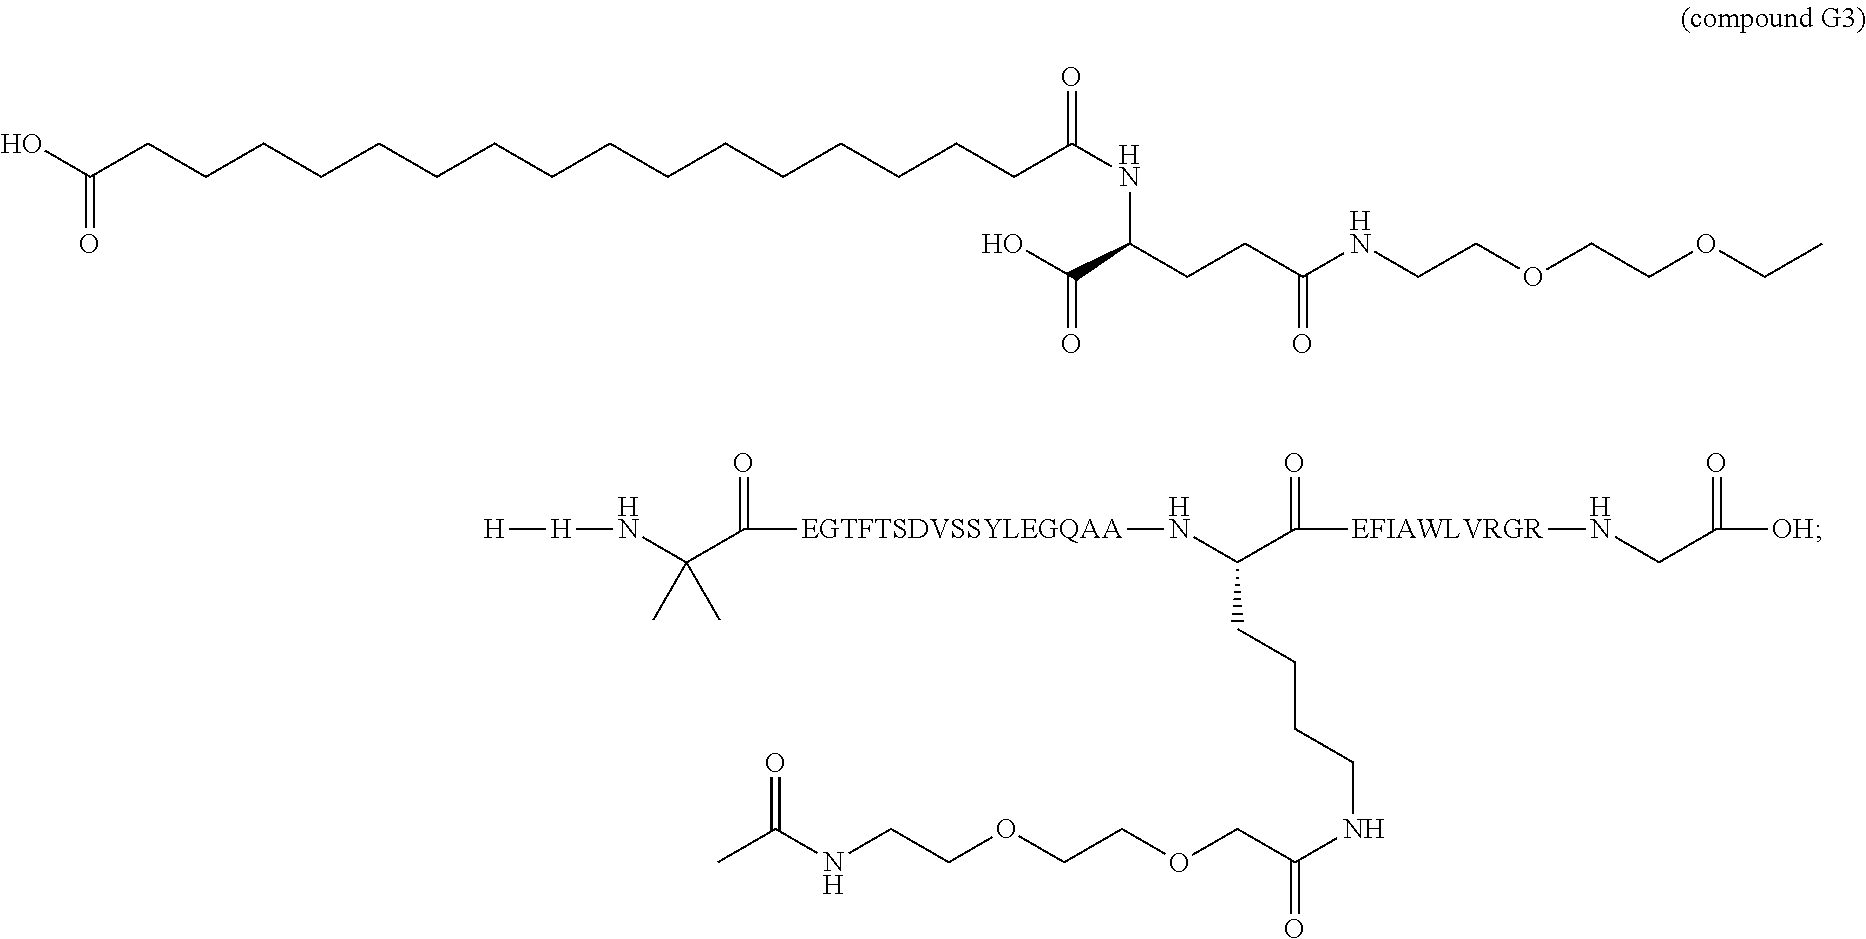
OC(CCCCCCCCCCCCCCCCC(NC(CCC(NCCOCCOCC)=O)C(O)=O)=O)=O.CC(NCCOCCOCC(NCCCCC(C([EFIAWLVRGR]NCC([OH])=O)=O)N[EGTFTSDVSSYLEGQAA]C(C(N[H][H])(C)C)=O)=O)=O
